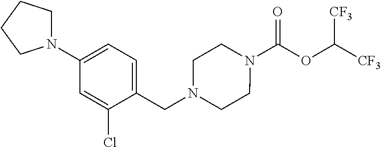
N1(C(OC([CF3])[CF3])=O)CCN(CC2=CC=C(N3CCCC3)C=C2Cl)CC1
